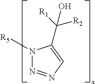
N1([R5])N=NC=C1C([R1])([R2])O
